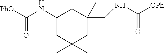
C1(NC([PhO])=O)CC(C)(C)CC(C)(CNC(=O)[OPh])C1
